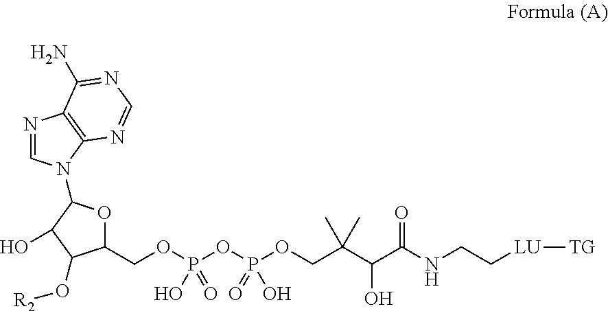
O(P(OP(OCC(C(C(NCC[LU][TG])=O)O)(C)C)(=O)O)(=O)O)CC1OC(N2C=NC3=C2N=CN=C3N)C(O)C1O[R2]
